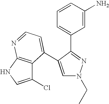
C1(Cl)=CNC2=C1C(C1=CN(CC)N=C1C1=CC=CC(N)=C1)=CC=N2
